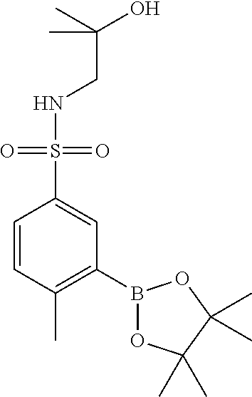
C1=CC(C)=C(B2OC(C)(C)C(C)(C)O2)C=C1S(NCC(O)(C)C)(=O)=O
